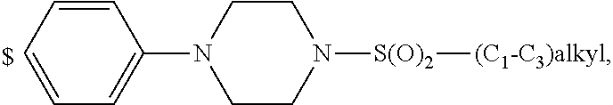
C1=CC=CC(N2CCN([S(O)2][(C1-C3)alkyl])CC2)=C1
